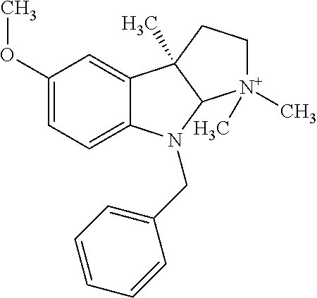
C1(OC)=CC=C2C(=C1)C1(C)C(N2CC2=CC=CC=C2)[N+](C)(C)CC1
